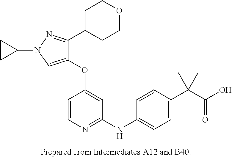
C1(OC2=CC(NC3=CC=C(C(C(O)=O)(C)C)C=C3)=NC=C2)=CN(C2CC2)N=C1C1CCOCC1
